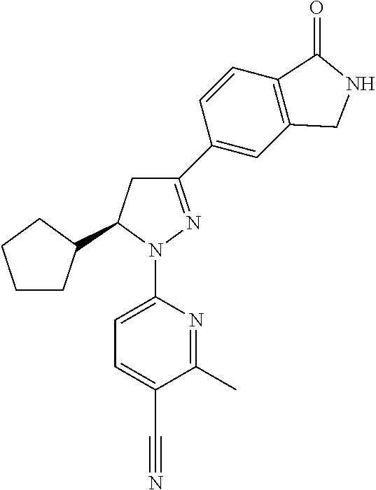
C1CC(C2CC(C3=CC4=C(C=C3)C(=O)NC4)=NN2C2=CC=C(C#N)C(C)=N2)CC1
